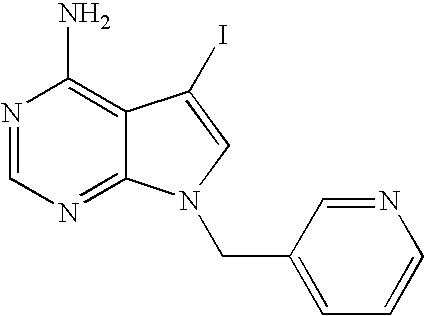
N1=CN=C2C(=C1N)C(I)=CN2CC1=CC=CN=C1
